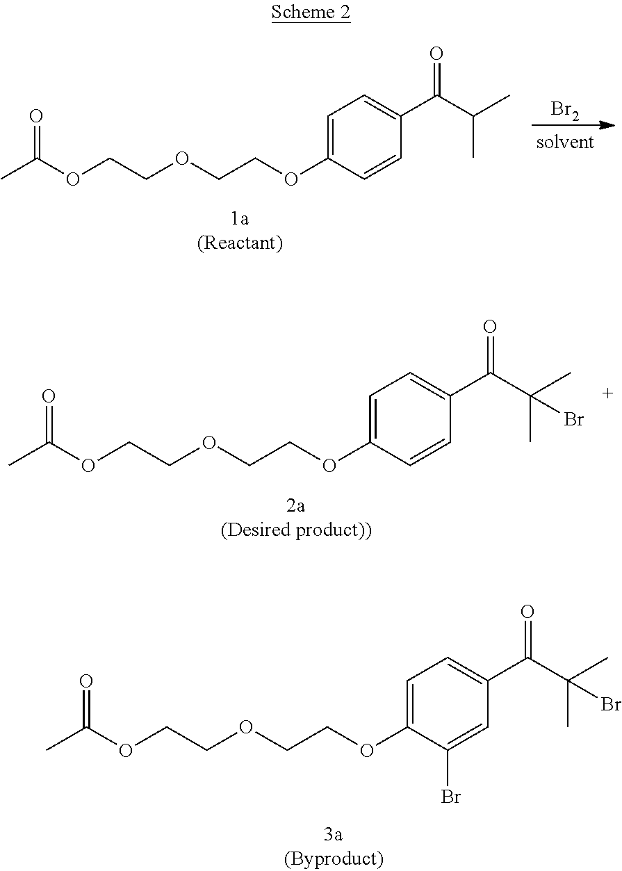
O(CCOCCOC1=CC=C(C(C(C)C)=O)C=C1)C(C)=O.[Br2].O(CCOCCOC1=CC=C(C(C(C)(C)Br)=O)C=C1)C(C)=O.O(CCOCCOC1=CC=C(C(C(C)(C)Br)=O)C=C1Br)C(C)=O
